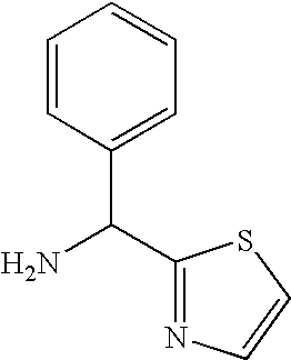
C(N)(C1=NC=CS1)C1=CC=CC=C1
